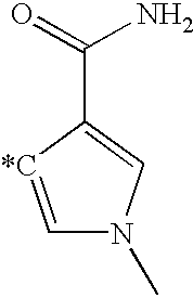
C(C1=CN(C)C=[*C]1)(=O)N
